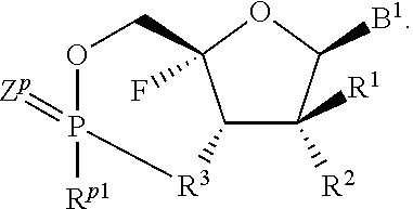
C12C([R2])([R1])C([B1])OC1(F)COP(=[Zp])([Rp1])[R3]2
